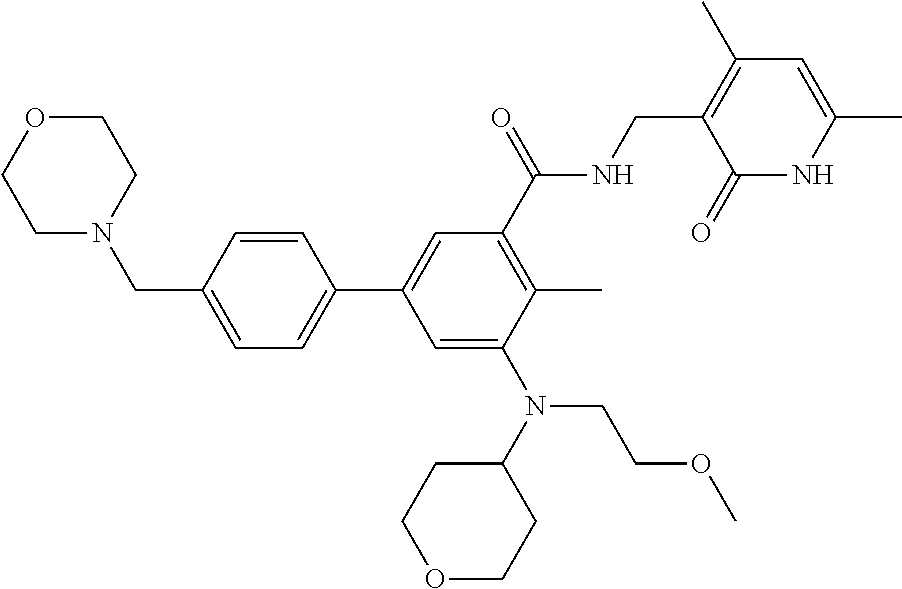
C1N(CC2=CC=C(C3=CC(C(=O)NCC4=C(C)C=C(C)NC4=O)=C(C)C(N(C4CCOCC4)CCOC)=C3)C=C2)CCOC1
